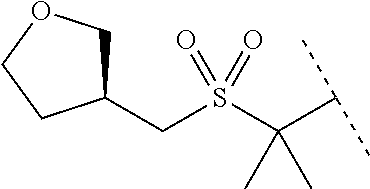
C(S(C(C(C)C)(C)C)(=O)=O)C1COCC1
